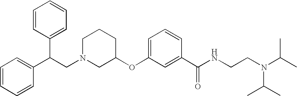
C1N(CC(C2=CC=CC=C2)C2=CC=CC=C2)CC(OC2=CC=CC(C(NCCN(C(C)C)C(C)C)=O)=C2)CC1
